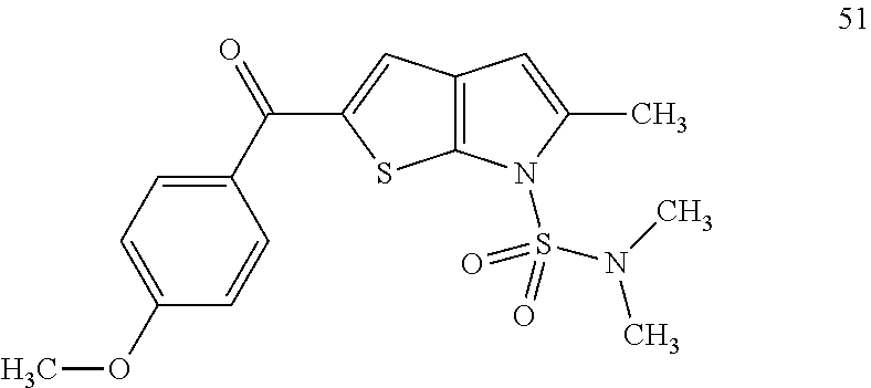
C12=C(C=C(C(C3=CC=C(OC)C=C3)=O)S1)C=C(C)N2S(N(C)C)(=O)=O
